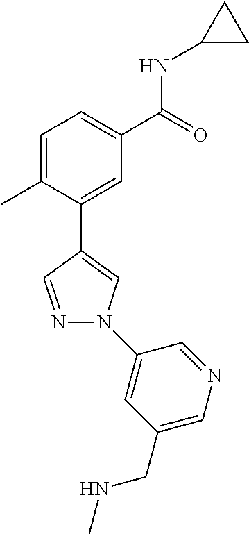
C1=C(C)C(C2=CN(C3=CC(CNC)=CN=C3)N=C2)=CC(C(=O)NC2CC2)=C1
